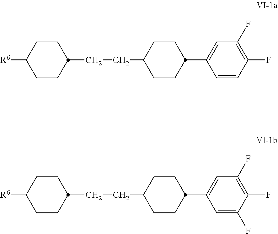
C1CC(CCC2CCC(C3=CC(F)=C(F)C=C3)CC2)CCC1[R6].C1CC(CCC2CCC(C3=CC(F)=C(F)C(F)=C3)CC2)CCC1[R6]
